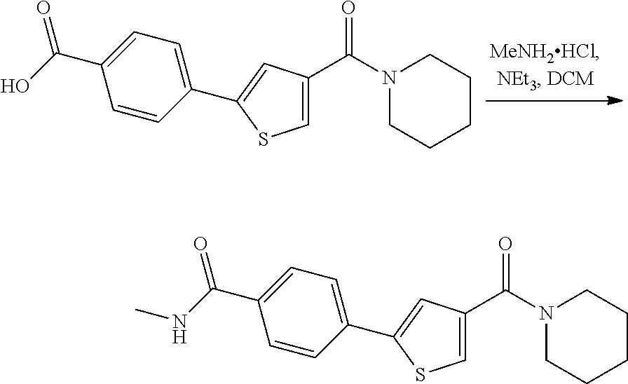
C1=C(C(N2CCCCC2)=O)C=C(C2=CC=C(C(O)=O)C=C2)S1.C1=C(C(N2CCCCC2)=O)C=C(C2=CC=C(C(NC)=O)C=C2)S1
